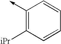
C1(->C)=C([iPr])C=CC=C1
